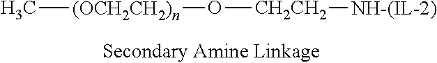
C[(OCH2CH2)n]O[CH2CH2][NH-(IL-2)]
